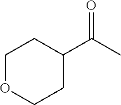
C1(C(C)=O)CCOCC1
